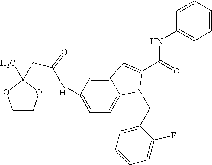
C1COC(C)(CC(NC2=CC=C3C(=C2)C=C(C(NC2=CC=CC=C2)=O)N3CC2=CC=CC=C2F)=O)O1
